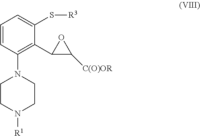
C1=CC(N2CCN([R1])CC2)=C(C2C([C(O)OR])O2)C(S[R3])=C1
